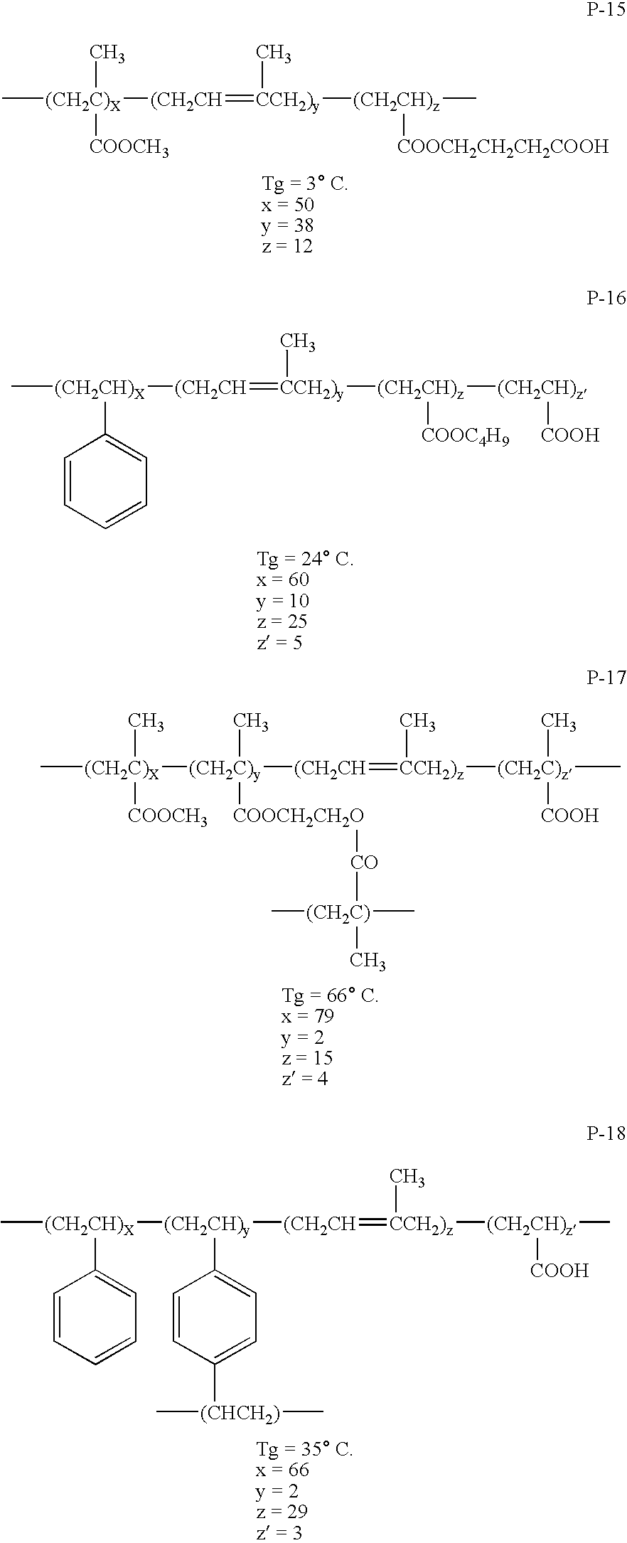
C[(CH2C)X]([(CH2CH]=[CCH2)y](C)[(CH2CH)z](C)[COOCH2CH2CH2COOH])([COOCH3])C.C[(CH2CH)X]([(CH2CH]=[CCH2)y]([(CH2CH)z]([(CH2CH)z][COOH])[COOC4H9])C)C1=CC=CC=C1.C[(CH2C)X]([(CH2C)y]([(CH2CH]=[CCH2)z](C)[(CH2C)z](C)([COOH])C)([COOCH2CH2O][CO][(CH2C)](C)(C)C)C)([COOCH3])C.C[(CH2CH)X]([(CH2CH)y](C1=CC=C([(CHCH2)](C)C)C=C1)[(CH2CH]=[CCH2)z](C)[(CH2CH)z](C)[COOH])C1=CC=CC=C1
